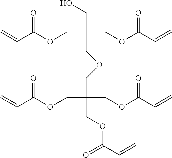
C=CC(=O)OCC(COC(=O)C=C)(CO)COCC(COC(C=C)=O)(COC(C=C)=O)COC(C=C)=O
